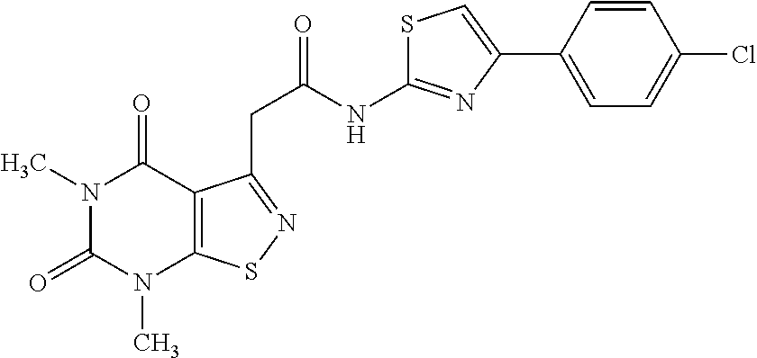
N1(C)C(=O)N(C)C2=C(C1=O)C(CC(NC1=NC(C3=CC=C(Cl)C=C3)=CS1)=O)=NS2
